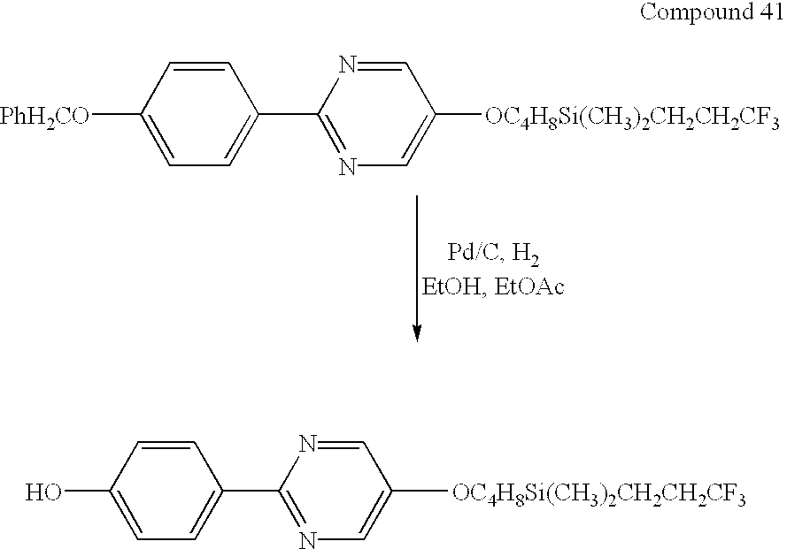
[PhH2CO]C1=CC=C(C2=NC=C([OC4H8Si(CH3)2CH2CH2CF3])C=N2)C=C1.OC1=CC=C(C2=NC=C([OC4H8Si(CH3)2CH2CH2CF3])C=N2)C=C1
